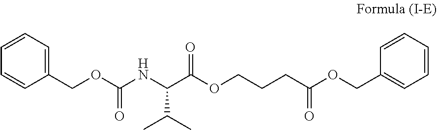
C1=CC=C(COC(NC(C(OCCCC(=O)OCC2=CC=CC=C2)=O)C(C)C)=O)C=C1
